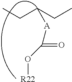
CCC(CC)[A]C(=O)O[R22]
